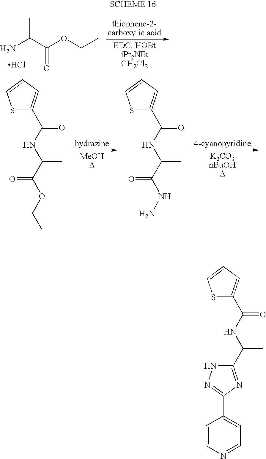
NC(C(OCC)=O)C.Cl.S1C(C(NC(C(OCC)=O)C)=O)=CC=C1.S1C(C(NC(C(NN)=O)C)=O)=CC=C1.S1C=CC=C1C(NC(C1=NC(C2=CC=NC=C2)=NN1)C)=O
